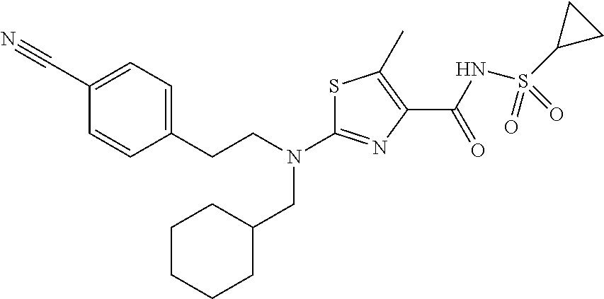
S1C(N(CCC2=CC=C(C#N)C=C2)CC2CCCCC2)=NC(C(NS(C2CC2)(=O)=O)=O)=C1C
